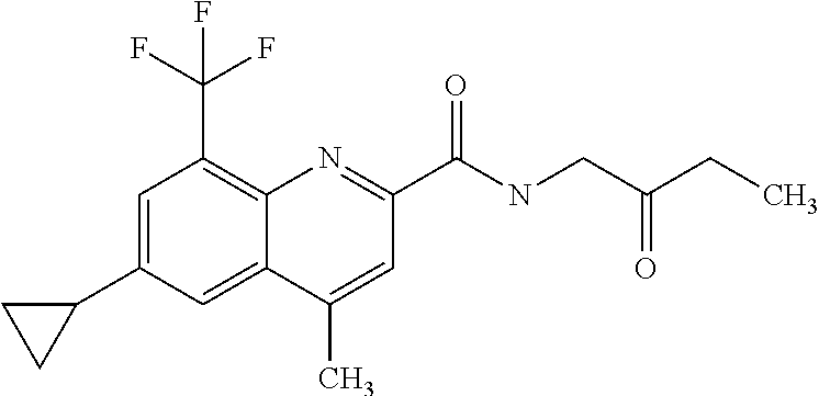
C1(C)=CC(C(NCC(CC)=O)=O)=NC2=C(C(F)(F)F)C=C(C3CC3)C=C12
